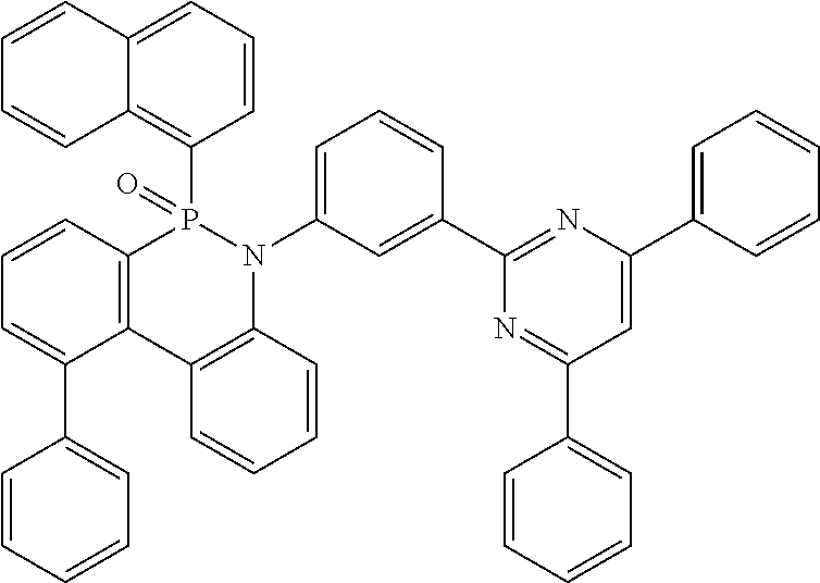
C12=C(C3=C(N(C4=CC=CC(C5=NC(C6=CC=CC=C6)=CC(C6=CC=CC=C6)=N5)=C4)P1(C1=C4C(=CC=C1)C=CC=C4)=O)C=CC=C3)C(C1=CC=CC=C1)=CC=C2
